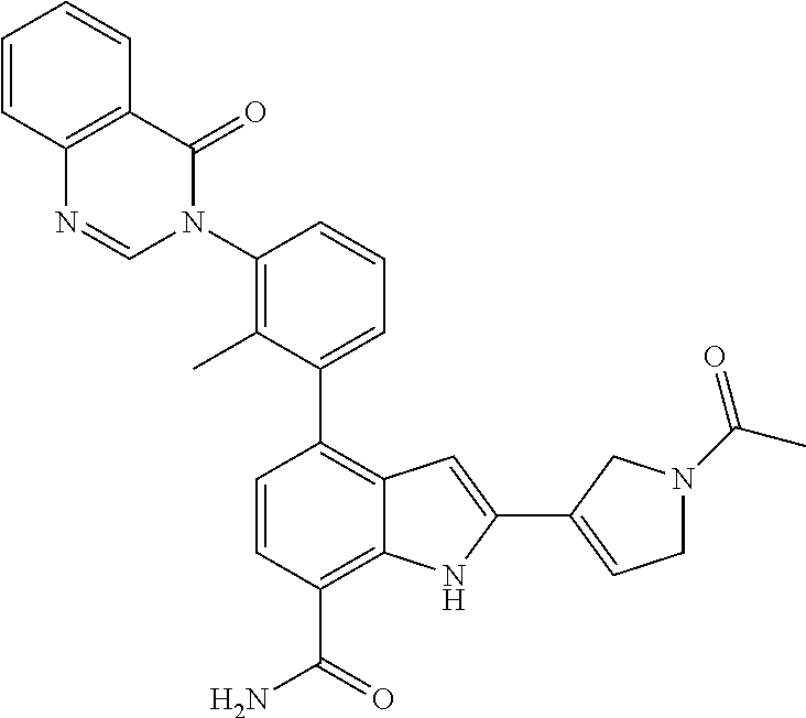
C1(C2=CC=CC(N3C(=O)C4=C(N=C3)C=CC=C4)=C2C)=C2C(=C(C(N)=O)C=C1)NC(C1=CCN(C(C)=O)C1)=C2
